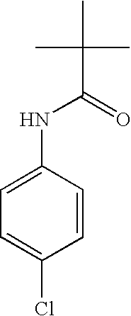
CC(C(=O)NC1=CC=C(Cl)C=C1)(C)C
